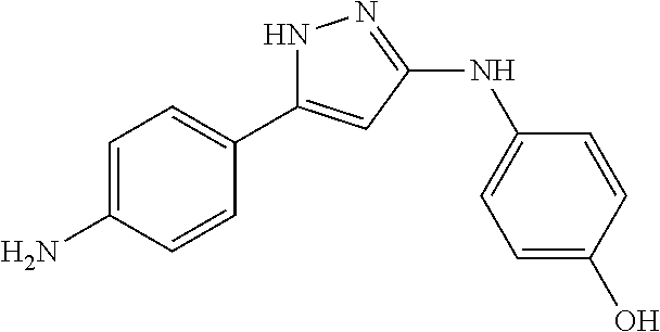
C1=C(N)C=CC(C2=CC(NC3=CC=C(O)C=C3)=NN2)=C1
